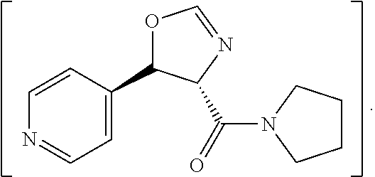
C1=C(C2OC=NC2C(=O)N2CCCC2)C=CN=C1
